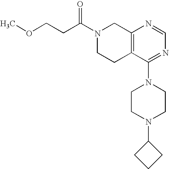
C(COC)C(N1CCC2=C(C1)N=CN=C2N1CCN(C2CCC2)CC1)=O
